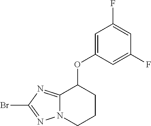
BrC1=NN2C(=N1)C(OC1=CC(F)=CC(F)=C1)CCC2
